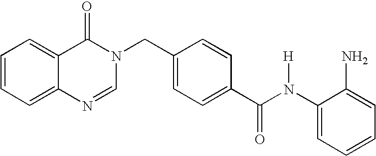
C1(N(C(C2=CC=C(CN3C(=O)C4=CC=CC=C4N=C3)C=C2)=O)[H])=CC=CC=C1N
